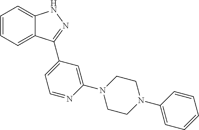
C1=CC=C2C(=C1)NN=C2C1=CC=NC(N2CCN(C3=CC=CC=C3)CC2)=C1
